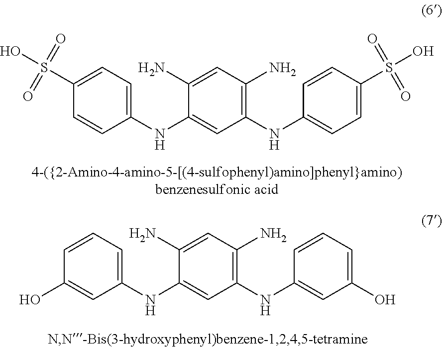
C1(N)=CC(N)=C(NC2=CC=C(S(O)(=O)=O)C=C2)C=C1NC1=CC=C(S(O)(=O)=O)C=C1.C1(NC2=CC(NC3=CC(O)=CC=C3)=C(N)C=C2N)=CC=CC(O)=C1
